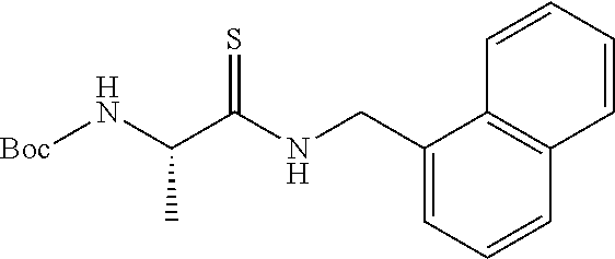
C(C)(C(NCC1=CC=CC2=C1C=CC=C2)=S)N[Boc]
